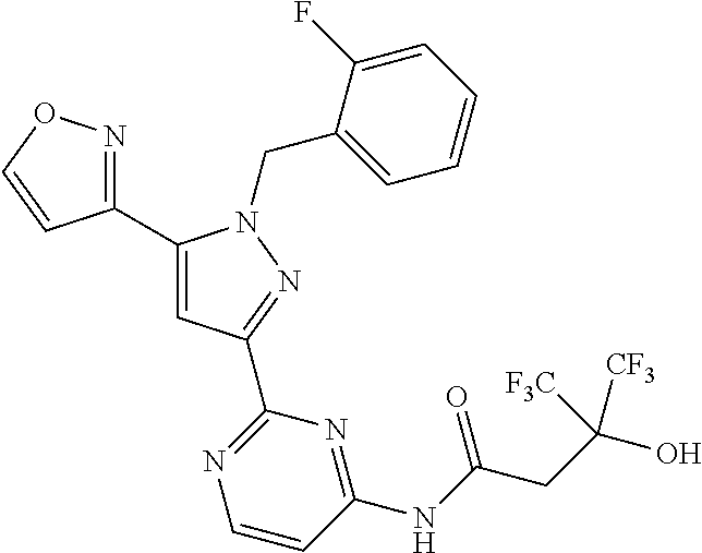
C1(C2=NOC=C2)=CC(C2=NC=CC(NC(CC(O)([F3C])[CF3])=O)=N2)=NN1CC1=CC=CC=C1F
